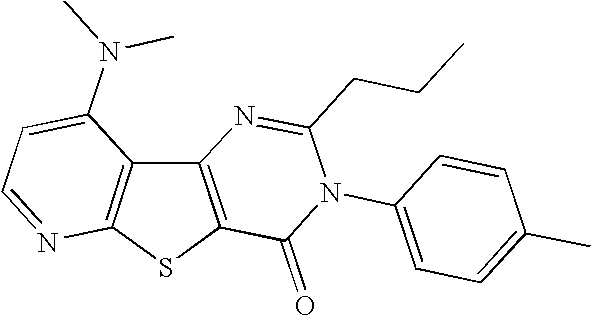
C12=C(SC3=C1C(N(C)C)=CC=N3)C(=O)N(C1=CC=C(C)C=C1)C(CCC)=N2
